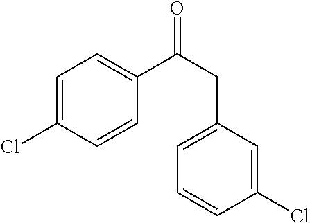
O=C(CC1=CC=CC(Cl)=C1)C1=CC=C(Cl)C=C1
